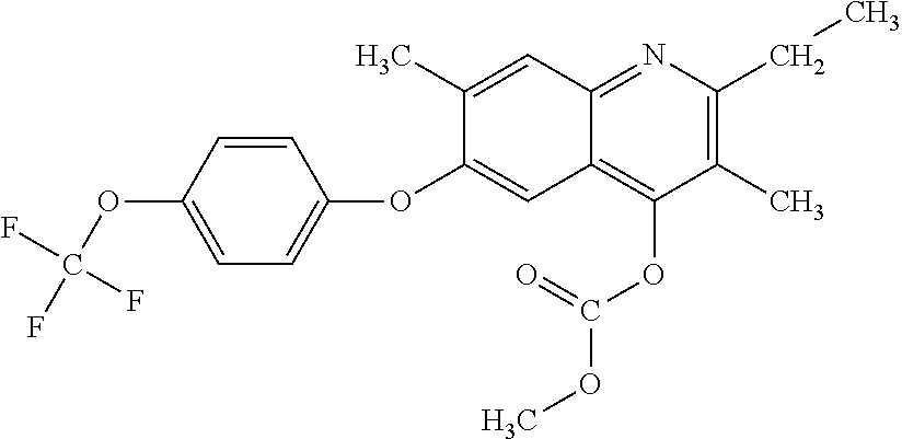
C1=CC(OC(F)(F)F)=CC=C1OC1=CC2=C(OC(=O)OC)C(C)=C(CC)N=C2C=C1C
